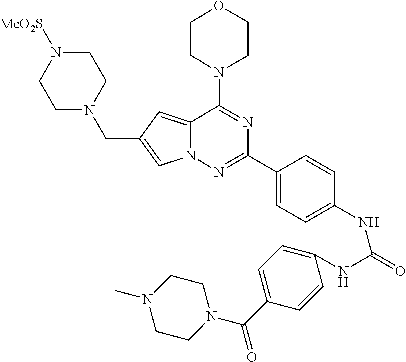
N12C(=CC(CN3CCN([MeO2S])CC3)=C1)C(N1CCOCC1)=NC(C1=CC=C(NC(NC3=CC=C(C(=O)N4CCN(C)CC4)C=C3)=O)C=C1)=N2
